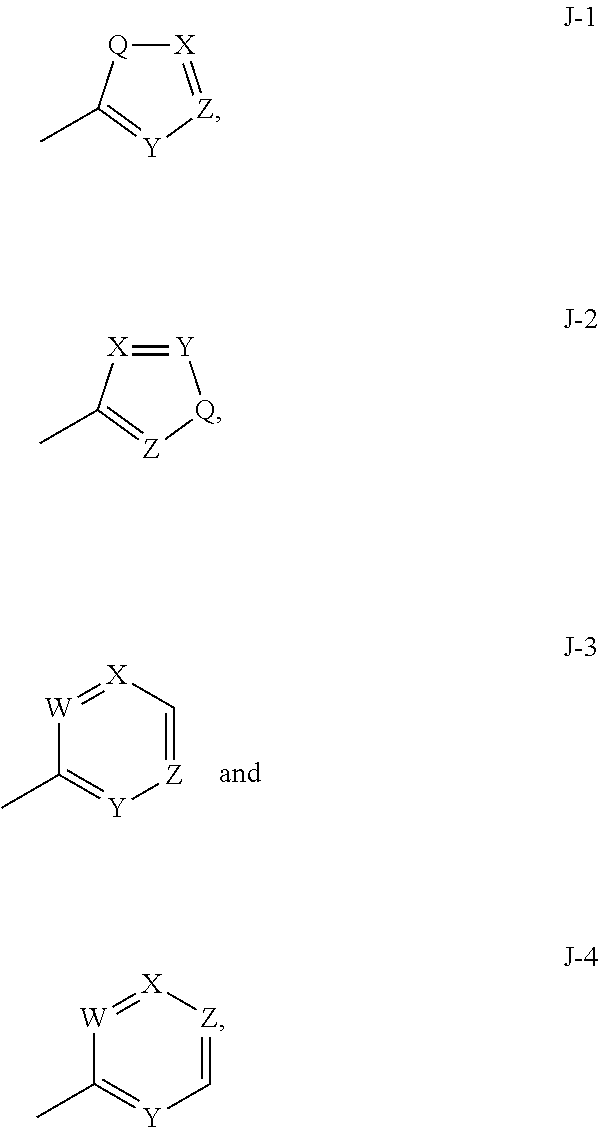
[Z]1=C[X]=[W]C(C)=[Y]1.[X]1=[Z][Y]=C(C)[Q]1.[Y]1=[X]C(C)=[Z][Q]1.C1=[Z][X]=[W]C(C)=[Y]1
